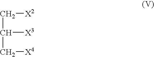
C(C(C[X4])[X3])[X2]
